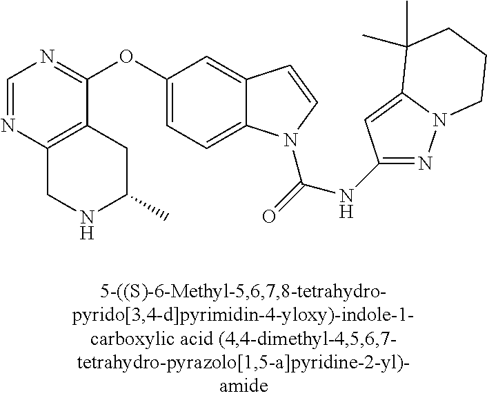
C1(OC2=NC=NC3=C2CC(C)NC3)=CC=C2C(=C1)C=CN2C(=O)NC1=NN2C(=C1)C(C)(C)CCC2
